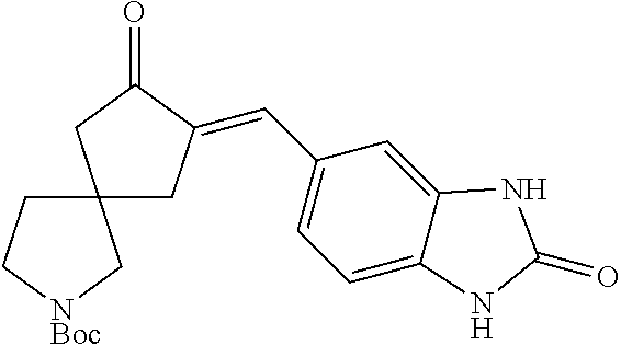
C12(CC[NBoc]C1)CC(=CC1=CC=C3C(=C1)NC(=O)N3)C(=O)C2
